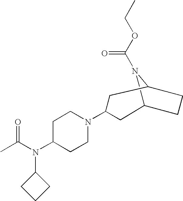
C12N(C(OCC)=O)C(CC1)CC(N1CCC(N(C(C)=O)C3CCC3)CC1)C2
